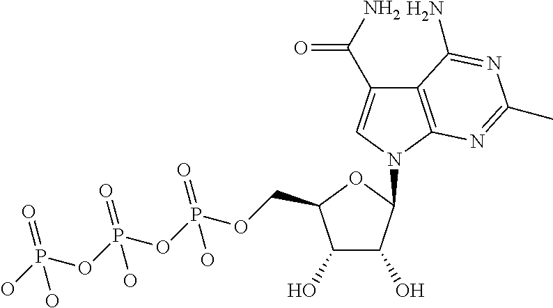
C12=C(N(C3C(O)C(O)C(COP(OP(OP(O)(=O)O)(=O)O)(=O)O)O3)C=C1C(N)=O)N=C(C)N=C2N
